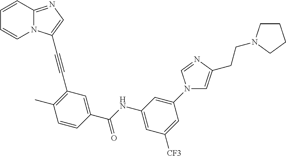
C1=CC2=NC=C(C#CC3=C(C)C=CC(C(NC4=CC([CF3])=CC(N5C=C(CCN6CCCC6)N=C5)=C4)=O)=C3)N2C=C1
